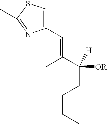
C1(C=C(C(CC=CC)([OR])[H])C)=CSC(C)=N1
